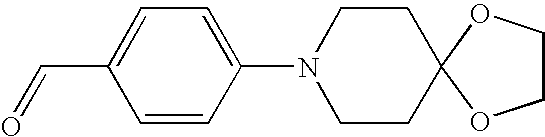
C1=CC(N2CCC3(CC2)OCCO3)=CC=C1C=O
